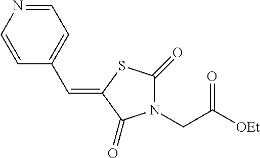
C1=NC=CC(C=C2C(=O)N(CC([OEt])=O)C(=O)S2)=C1
